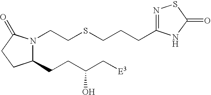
C(SCCN1C(CCC(C[E3])O)CCC1=O)CCC1=NSC(=O)N1
